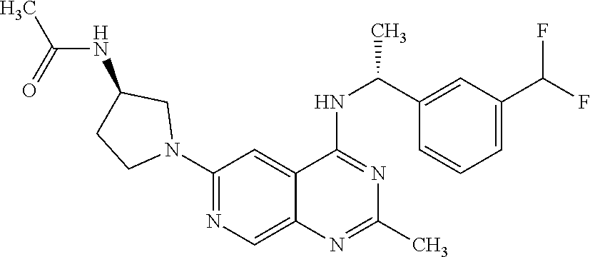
C1(N2CC(NC(C)=O)CC2)=NC=C2C(=C1)C(NC(C)C1=CC(C(F)F)=CC=C1)=NC(C)=N2
